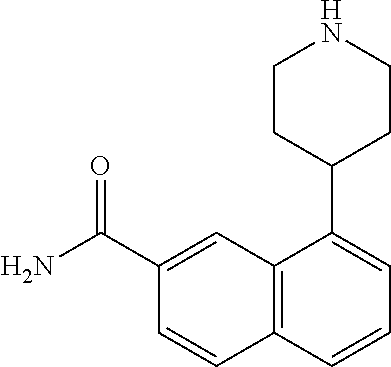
NC(=O)C1=CC2=C(C=C1)C=CC=C2C1CCNCC1
